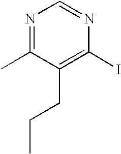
IC1=C(CCC)C(C)=NC=N1
